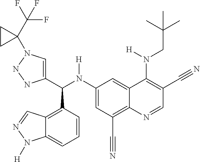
C1(N(C(C2=CN(C3(C(F)(F)F)CC3)NN2)C2=C3C(=CC=C2)N([H])N=C3)[H])=CC(C#N)=C2C(=C1)C(N(CC(C)(C)C)[H])=C(C#N)C=N2
